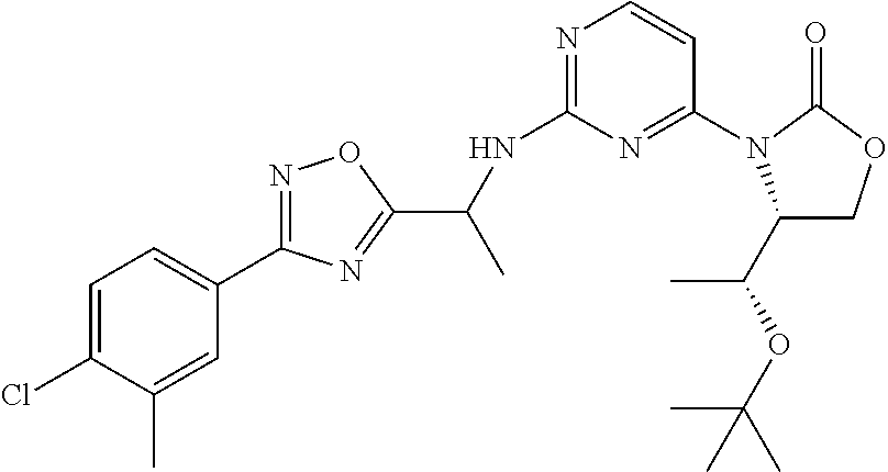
C1=C(Cl)C(C)=CC(C2=NOC(C(NC3=NC=CC(N4C(C(C)OC(C)(C)C)COC4=O)=N3)C)=N2)=C1
